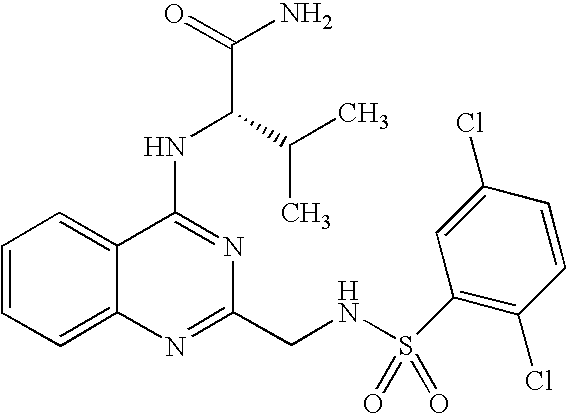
C12=CC=CC=C1C(NC(C(N)=O)C(C)C)=NC(CNS(=O)(=O)C1=C(Cl)C=CC(Cl)=C1)=N2
